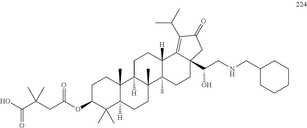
C1C(OC(CC(C(=O)O)(C)C)=O)C(C)(C)C2([H])C(C)(C1)C1([H])C(C)(CC2)C2(C)C([H])(CC1)C1=C(C(C)C)C(=O)CC1(C(CNCC1CCCCC1)O)CC2
